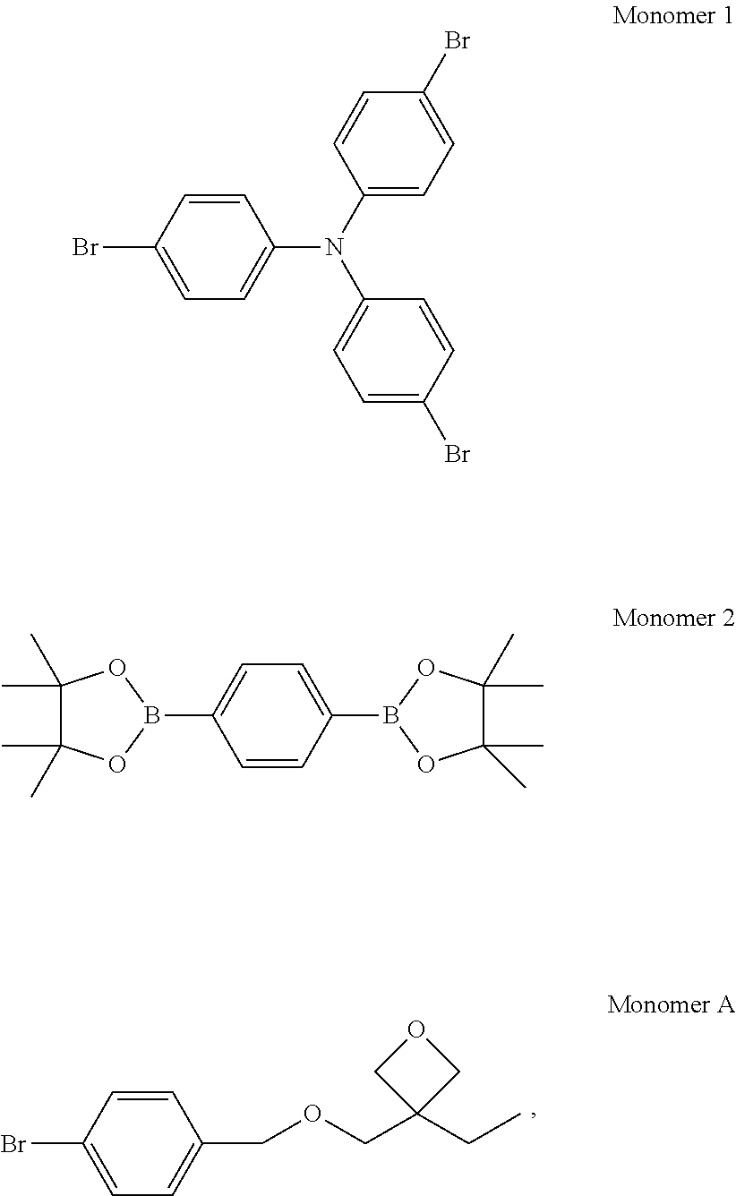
C1=CC(Br)=CC=C1COCC1(CC)COC1.C1=CC(Br)=CC=C1N(C1=CC=C(Br)C=C1)C1=CC=C(Br)C=C1.C1=CC(B2OC(C)(C)C(C)(C)O2)=CC=C1B1OC(C)(C)C(C)(C)O1
